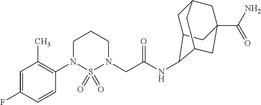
C1=C(F)C=CC(N2S(=O)(=O)N(CC(NC3C4CC5CC(C(N)=O)(CC3C5)C4)=O)CCC2)=C1C
